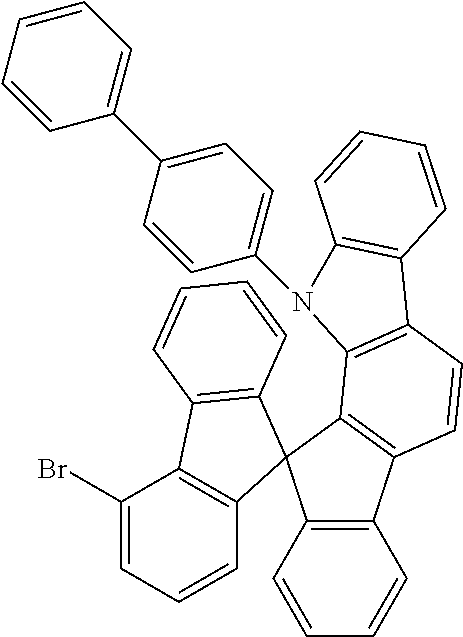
C12=C(C=CC=C1)C1(C3=C2C=CC2=C3N(C3=CC=C(C4=CC=CC=C4)C=C3)C3=C2C=CC=C3)C2=C(C(Br)=CC=C2)C2=C1C=CC=C2
